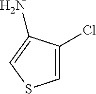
C1=C(Cl)C(N)=CS1
